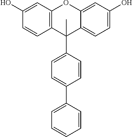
C1=CC(C2(C)C3=C(C=C(O)C=C3)OC3=CC(O)=CC=C23)=CC=C1C1=CC=CC=C1
